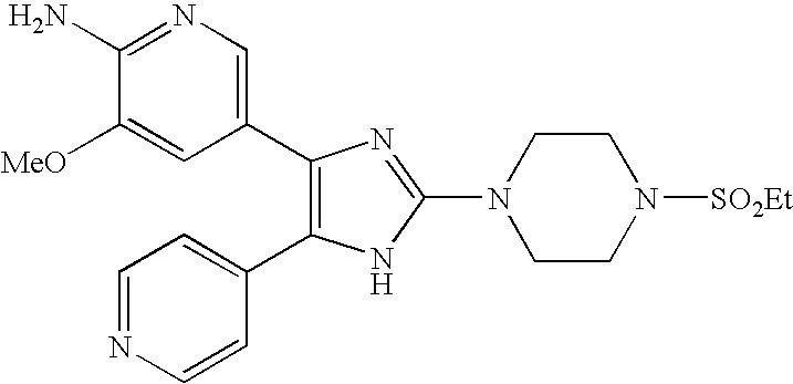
C1(C2=C(C3=CC=NC=C3)NC(N3CCN([SO2Et])CC3)=N2)=CN=C(N)C([MeO])=C1
